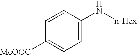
C1=C(N[n-Hex])C=CC([MeOOC])=C1
